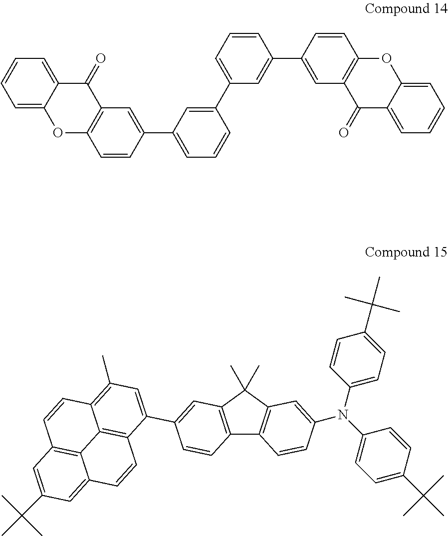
C1=C2C(=CC=C1)C(=O)C1=C(O2)C=CC(C2=CC=CC(C3=CC=CC(C4=CC5=C(C=C4)OC4=CC=CC=C4C5=O)=C3)=C2)=C1.C12=C(C(C)(C)C3=C1C=CC(N(C1=CC=C(C(C)(C)C)C=C1)C1=CC=C(C(C)(C)C)C=C1)=C3)C=C(C1=CC(C)=C3C4=C1C=CC1=CC(C(C)(C)C)=CC(=C41)C=C3)C=C2
